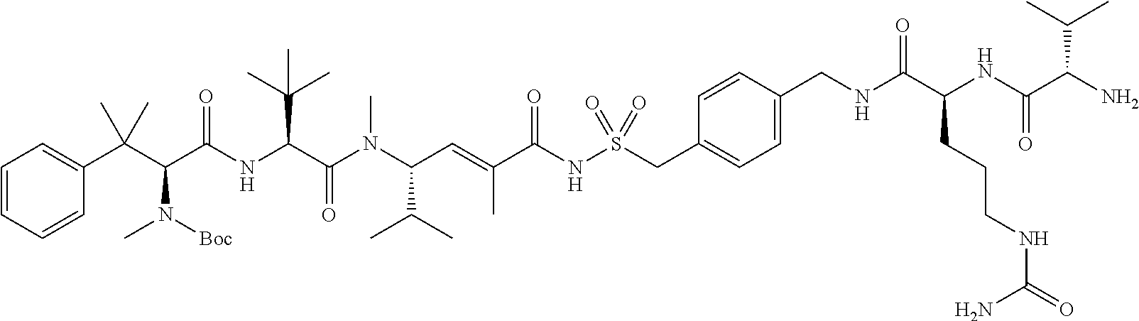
C1=CC=CC(C(C(C(NC(C(N(C(C=C(C(NS(CC2=CC=C(CNC(C(NC(C(N)C(C)C)=O)CCCNC(=O)N)=O)C=C2)(=O)=O)=O)C)C(C)C)C)=O)C(C)(C)C)=O)N(C)[Boc])(C)C)=C1
